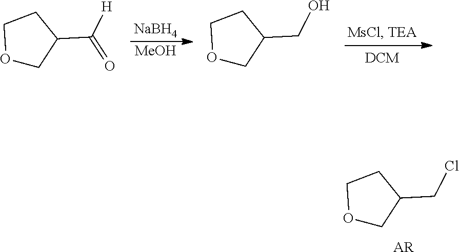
O1CC(CCl)CC1.[AR].[NaBH4].[MeOH].O1CC(C([H])=O)CC1.O1CC(CO)CC1
